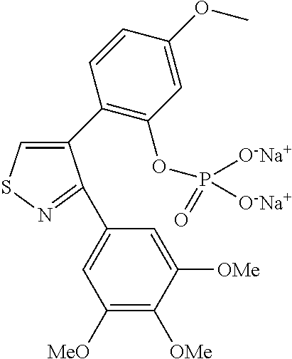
C1(C2=C(OP([O-Na+])([O-Na+])=O)C=C(OC)C=C2)=CSN=C1C1=CC([MeO])=C([OMe])C([OMe])=C1
